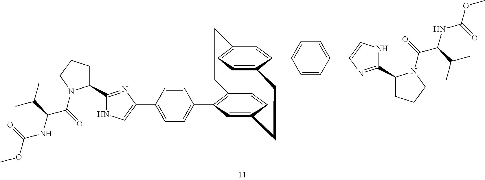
C12=CC=C(C(C3=CC=C(C4=CNC(C5CCCN5C(C(NC(OC)=O)C(C)C)=O)=N4)C=C3)=C1)CCC1=CC(C3=CC=C(C4=CNC(C5CCCN5C(=O)C(C(C)C)NC(OC)=O)=N4)C=C3)=C(CC2)C=C1
